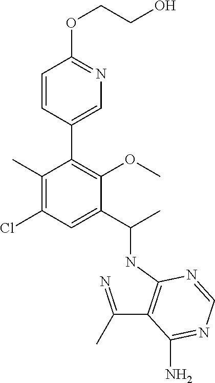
C1=CC(C2=C(OC)C(C(C)NC3=C(C(=N)C)C(N)=NC=N3)=CC(Cl)=C2C)=CN=C1OCCO
